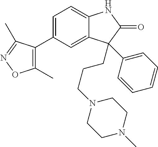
C1(C)=C(C2=CC=C3C(=C2)C(CCCN2CCN(C)CC2)(C2=CC=CC=C2)C(=O)N3)C(C)=NO1
